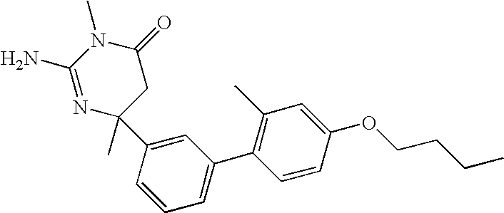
N1=C(N)N(C)C(=O)CC1(C)C1=CC(C2=C(C)C=C(OCCCC)C=C2)=CC=C1
